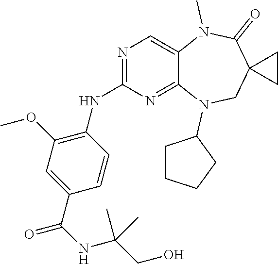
C1(C(NC(CO)(C)C)=O)=CC(OC)=C(NC2=NC=C3C(=N2)N(C2CCCC2)CC2(C(=O)N3C)CC2)C=C1
